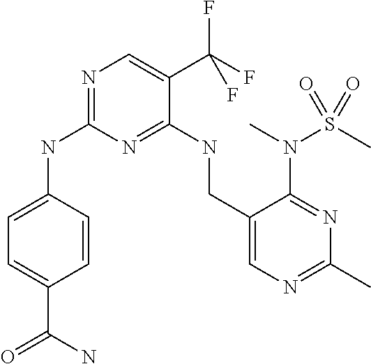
C1=CC(NC2=NC=C(C(F)(F)F)C(NCC3=CN=C(C)N=C3N(C)S(=O)(C)=O)=N2)=CC=C1C(N)=O
